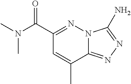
C1(C(=O)N(C)C)=NN2C(=NN=C2N)C(C)=C1
